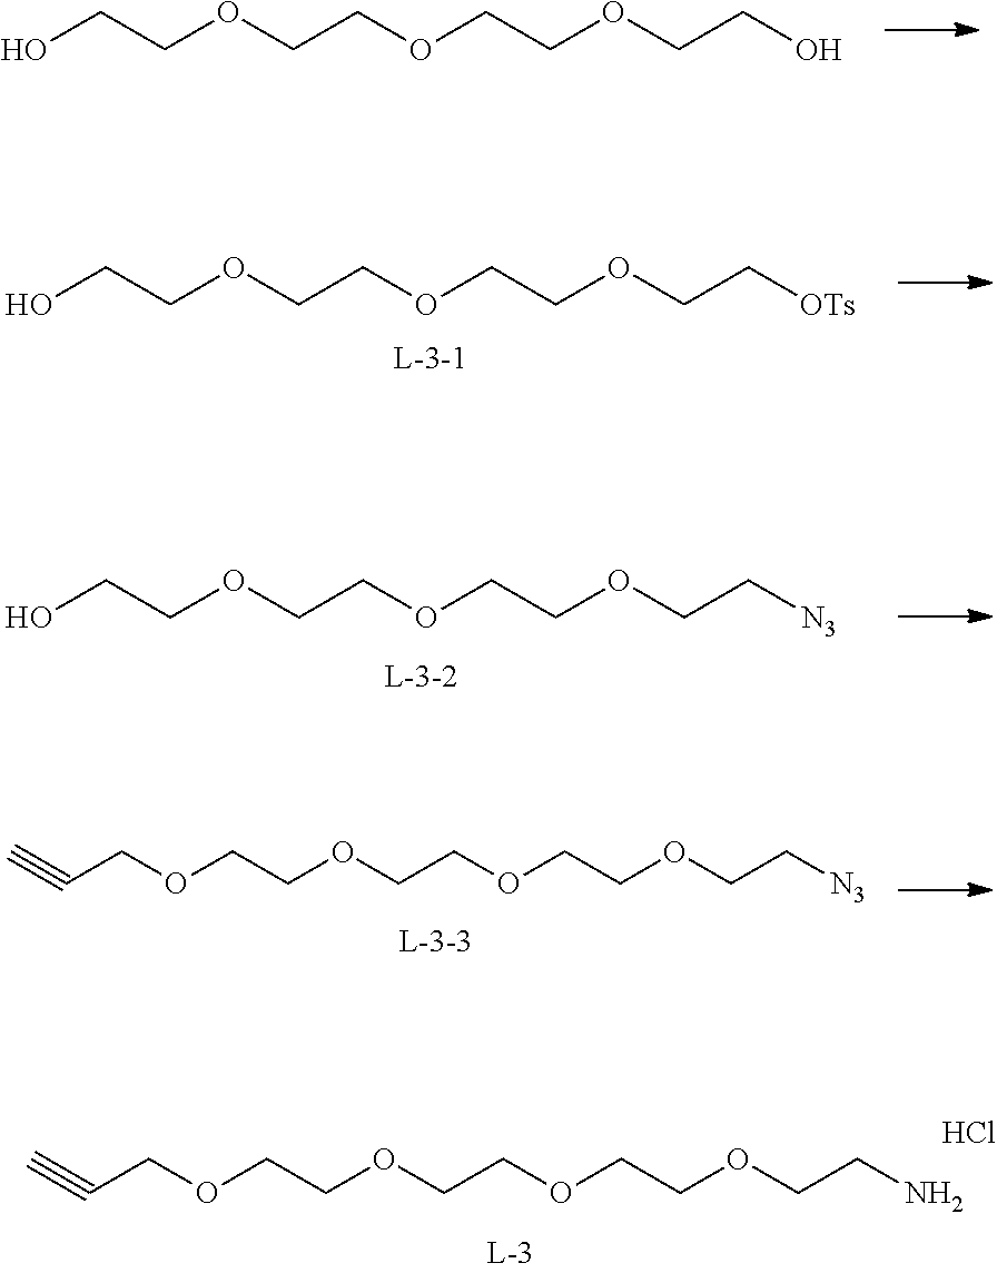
O(CCOCCOCCOCCN)CC#C.Cl.OCCOCCOCCOCCO.OCCOCCOCCOCC[OTs].OCCOCCOCCOCC[N3].O(CCOCCOCCOCC[N3])CC#C
